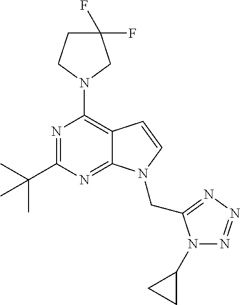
N1=C(C(C)(C)C)N=C2C(=C1N1CC(F)(F)CC1)C=CN2CC1=NN=NN1C1CC1
